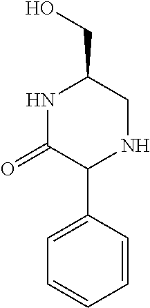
N1C(=O)C(C2=CC=CC=C2)NCC1CO
